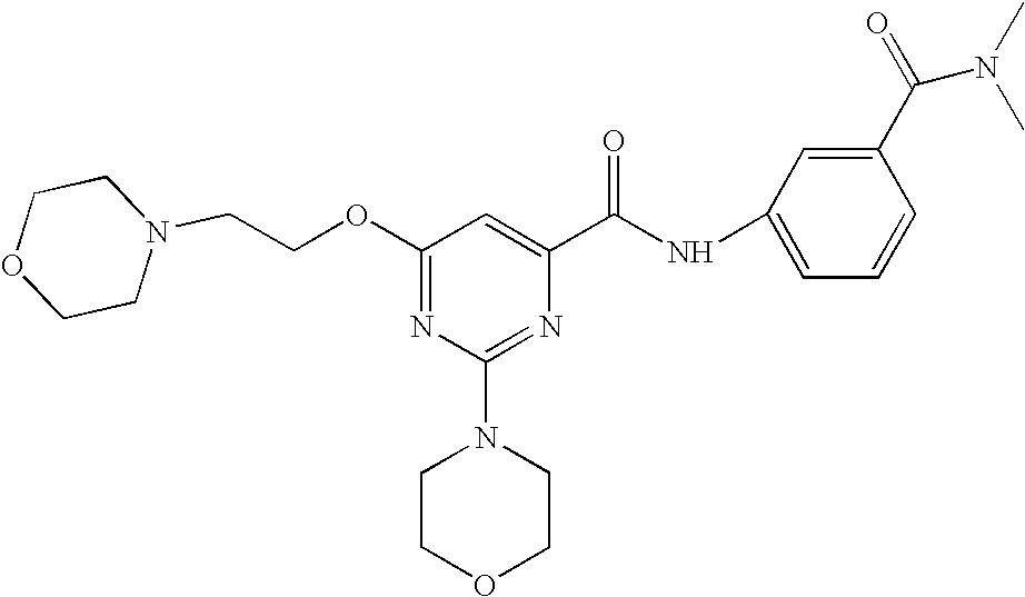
O(C1=NC(N2CCOCC2)=NC(C(NC2=CC=CC(C(N(C)C)=O)=C2)=O)=C1)CCN1CCOCC1
